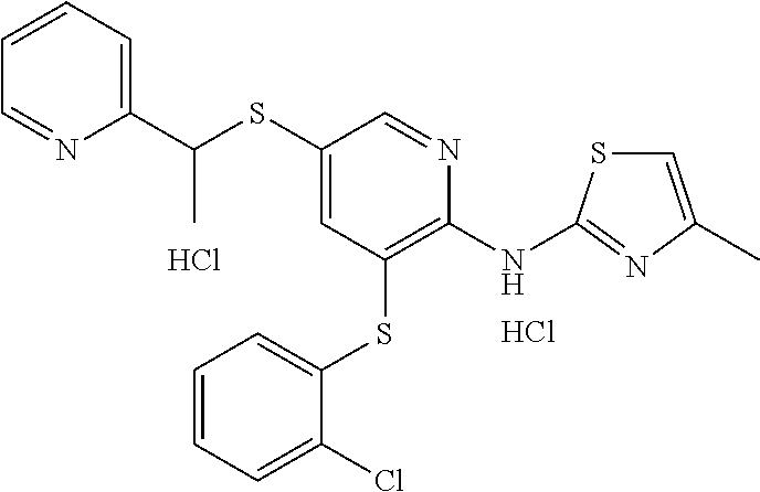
C1=CC=C(C(SC2=CC(SC3=CC=CC=C3Cl)=C(NC3=NC(C)=CS3)N=C2)C)N=C1.Cl.Cl
